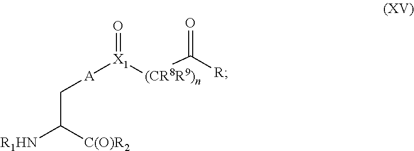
O=[X1]([(CR8R9)n]C([R])=O)[A]CC([R1HN])[C(O)R2]
